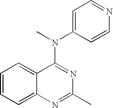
C1(C)=NC2=CC=CC=C2C(N(C2=CC=NC=C2)C)=N1
